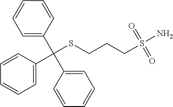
C1=CC=C(C(C2=CC=CC=C2)(C2=CC=CC=C2)SCCCS(N)(=O)=O)C=C1
